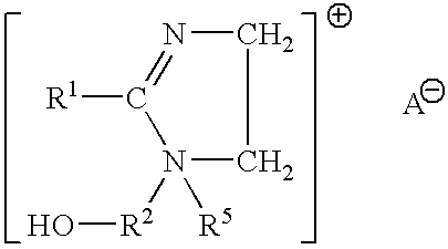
C1N=C([R1])N([R2]O)([R5])C1
